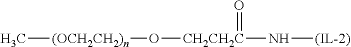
[(OCH2CH2)n](C)O[CH2CH2C](N[(IL-2)])=O
